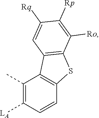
C1([LA])=C(C)C2=C(C=C1)SC1=C2C=C([Rq])C([Rp])=C1[Ro]
